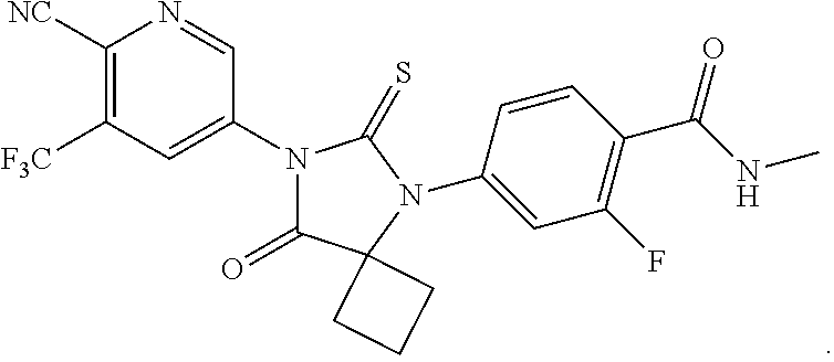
C1([NC])=C([F3C])C=C(N2C(=O)C3(N(C4=CC(F)=C(C(NC)=O)C=C4)C2=S)CCC3)C=N1
